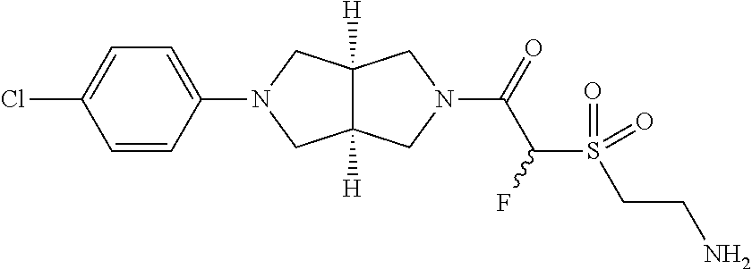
C1=CC(N2CC3([H])C([H])(C2)CN(C(=O)C(S(CCN)(=O)=O)F)C3)=CC=C1Cl
